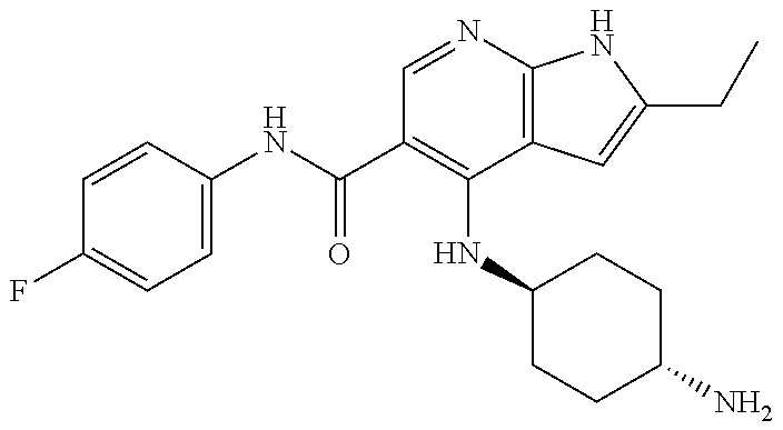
C1=CC(NC(C2=C(NC3CCC(N)CC3)C3=C(N=C2)NC(CC)=C3)=O)=CC=C1F
